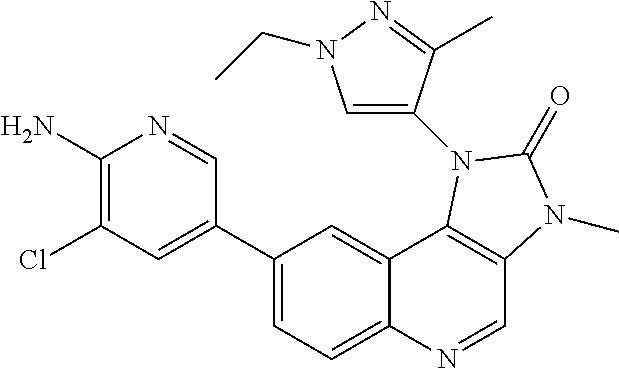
C1(N)=C(Cl)C=C(C2=CC=C3C(=C2)C2=C(C=N3)N(C)C(=O)N2C2=CN(CC)N=C2C)C=N1
